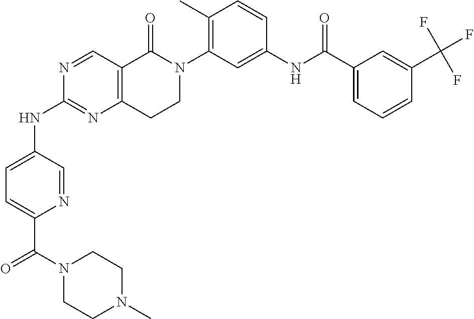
C(C1=CC=C(NC2=NC3=C(C=N2)C(=O)N(C2=C(C)C=CC(NC(C4=CC=CC(C(F)(F)F)=C4)=O)=C2)CC3)C=N1)(N1CCN(C)CC1)=O
